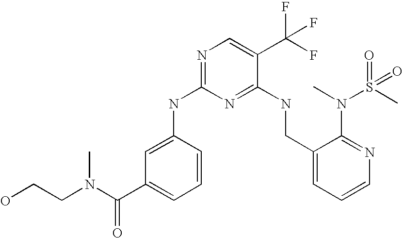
C1(CNC2=NC(NC3=CC(C(=O)N(C)CCO)=CC=C3)=NC=C2C(F)(F)F)=CC=CN=C1N(S(C)(=O)=O)C
